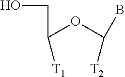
OCC(OC([T2])B)[T1]
